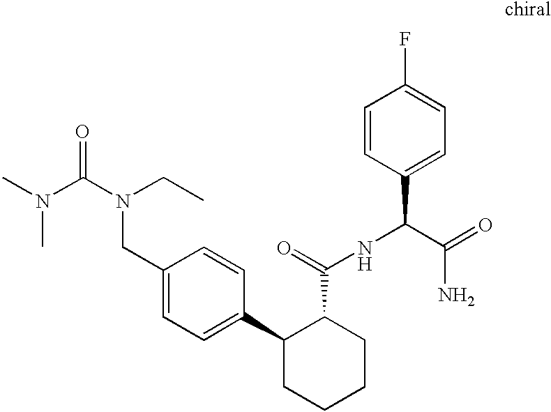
C1(CN(C(=O)N(C)C)CC)=CC=C(C2CCCCC2C(NC(C2=CC=C(F)C=C2)C(=O)N)=O)C=C1
